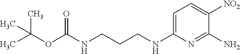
C1=C(NCCCNC(=O)OC(C)(C)C)N=C(N)C([NO2])=C1
